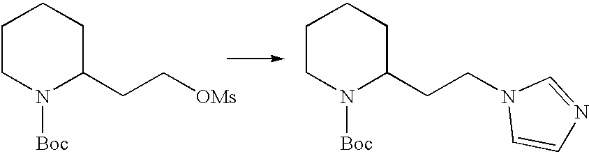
C1CN([Boc])C(CC[OMs])CC1.C1CN([Boc])C(CCN2C=CN=C2)CC1
